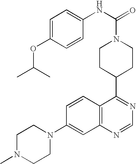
C1(N2CCN(C)CC2)=CC2=C(C=C1)C(C1CCN(C(=O)NC3=CC=C(OC(C)C)C=C3)CC1)=NC=N2
